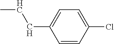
C1=CC(Cl)=CC=C1CCC
